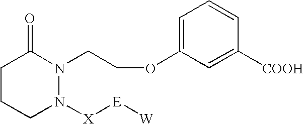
C1CCN([X][E][W])N(CCOC2=CC=CC([COOH])=C2)C1=O
